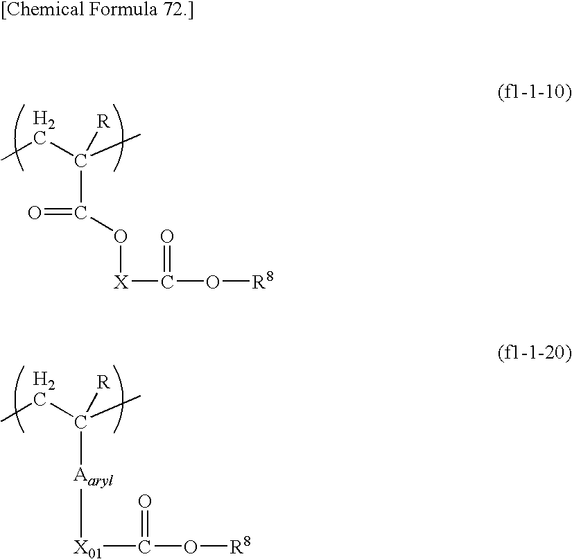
C(C)C(C)([R])C(O[X]C(=O)O[R8])=O.C(C)C(C)([R])[Aaryl][X01]C(=O)O[R8]
